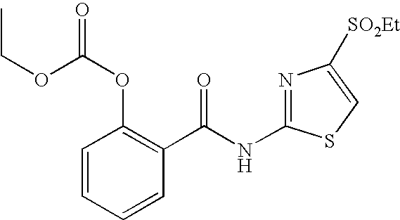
C1=CC=CC(C(NC2=NC([SO2Et])=CS2)=O)=C1OC(OCC)=O
